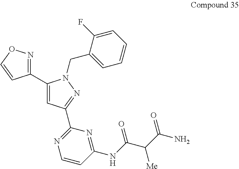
C1(C2=CC(C3=NC=CC(NC(C(C(N)=O)[Me])=O)=N3)=NN2CC2=CC=CC=C2F)=NOC=C1
